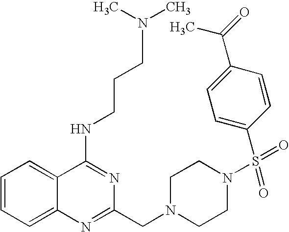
C1=CC=C2C(=C1)C(NCCCN(C)C)=NC(CN1CCN(S(C3=CC=C(C(=O)C)C=C3)(=O)=O)CC1)=N2
